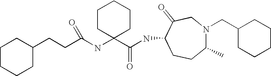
C1CCCC(CCC(NC2(C(NC3CCC(C)N(CC4CCCCC4)CC3=O)=O)CCCCC2)=O)C1
